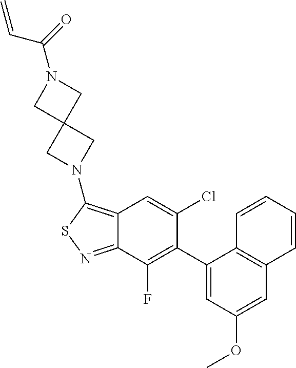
C12=C(N3CC4(C3)CN(C(=O)C=C)C4)SN=C1C(F)=C(C1=CC(OC)=CC3=C1C=CC=C3)C(Cl)=C2
